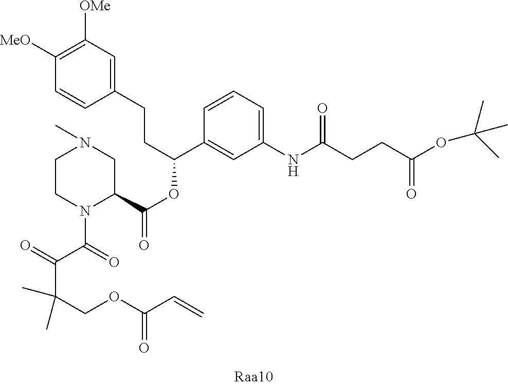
C1(CCC(C2=CC(NC(=O)CCC(OC(C)(C)C)=O)=CC=C2)OC(C2N(C(=O)C(=O)C(C)(COC(=O)C=C)C)CCN(C)C2)=O)=CC([OMe])=C([MeO])C=C1
